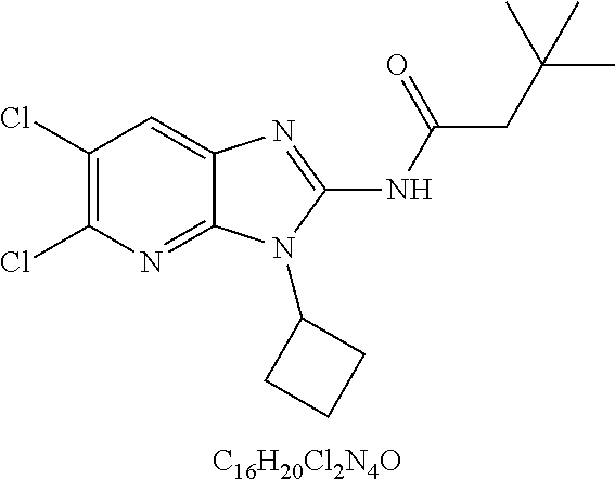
[C16H20Cl2N4O].C1(Cl)=C(Cl)N=C2C(=C1)N=C(NC(CC(C)(C)C)=O)N2C1CCC1
